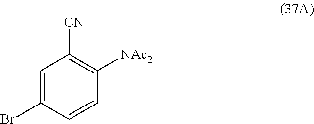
C1=C(Br)C=CC([NAc2])=C1[CN]
